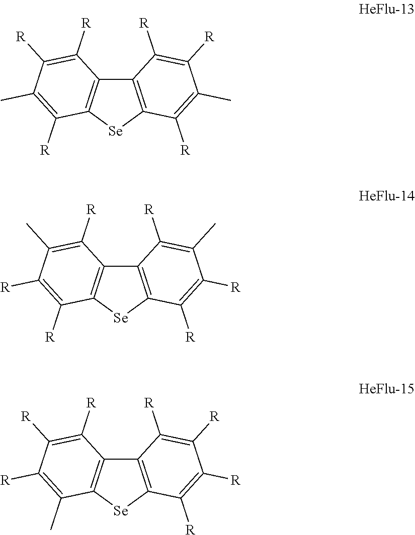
C12=C([Se]C3=C1C([R])=C([R])C(C)=C3[R])C([R])=C(C)C([R])=C2[R].C12=C([Se]C3=C1C([R])=C(C)C([R])=C3[R])C([R])=C([R])C(C)=C2[R].C12=C([Se]C3=C1C([R])=C([R])C([R])=C3C)C([R])=C([R])C([R])=C2[R]
